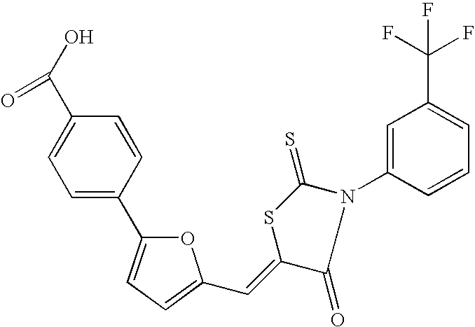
C1=C(C2=CC=C(C=C3C(=O)N(C4=CC(C(F)(F)F)=CC=C4)C(=S)S3)O2)C=CC(C(O)=O)=C1
